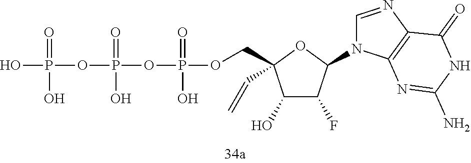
OP(OP(OP(OCC1(C=C)C(O)C(F)C(N2C=NC3=C2N=C(N)NC3=O)O1)(=O)O)(=O)O)(=O)O
